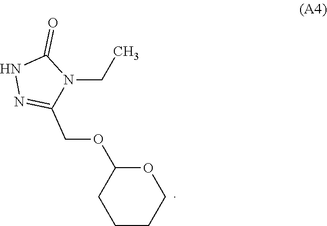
C(N1C(COC2CCCCO2)=NNC1=O)C
